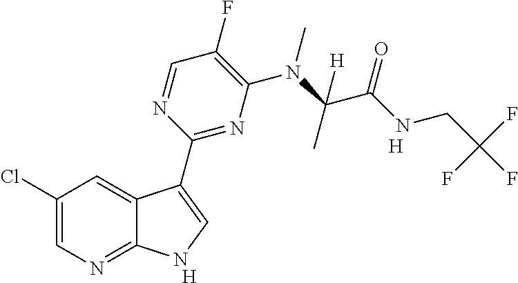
C1(F)=C(N(C(C(NCC(F)(F)F)=O)(C)[H])C)N=C(C2=CNC3=NC=C(Cl)C=C32)N=C1.[H].[H]
